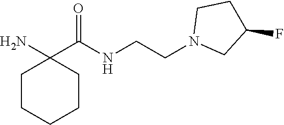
C1CCCCC1(N)C(NCCN1CC(F)CC1)=O
